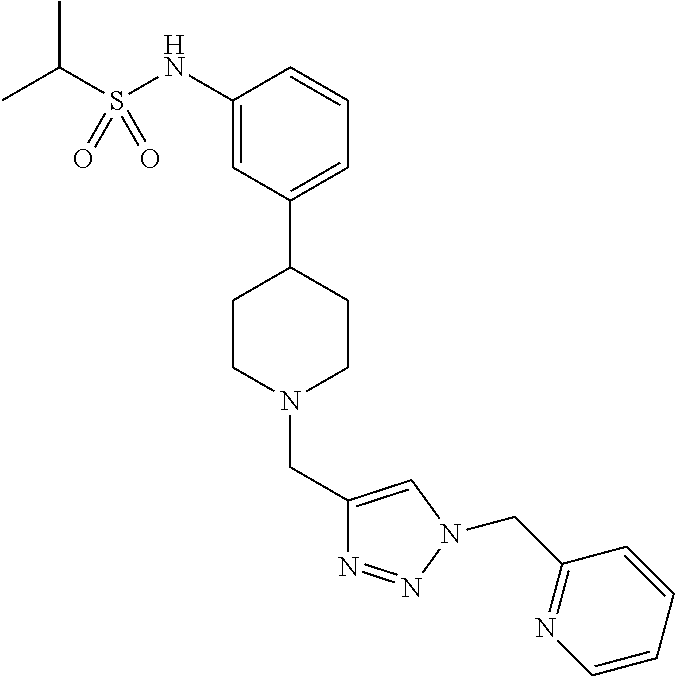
C1(NS(C(C)C)(=O)=O)=CC(C2CCN(CC3=CN(CC4=NC=CC=C4)N=N3)CC2)=CC=C1
